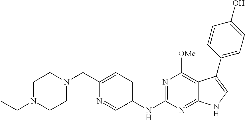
C1N(CC)CCN(CC2=CC=C(NC3=NC([OMe])=C4C(=N3)NC=C4C3=CC=C(O)C=C3)C=N2)C1
